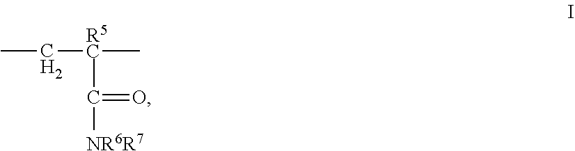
CC[R5C](C)C(=O)[NR6R7]
